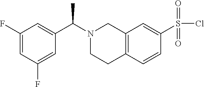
C1(F)=CC(F)=CC(C(N2CCC3=C(C2)C=C(S(Cl)(=O)=O)C=C3)C)=C1
